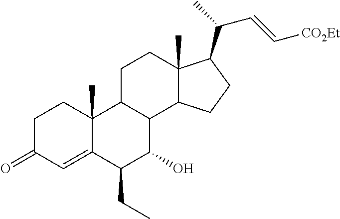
C1C(=O)C=C2C(C)(C1)C1C(C(O)C2CC)C2C(C)(CC1)C(C(C)C=C[CO2Et])CC2
